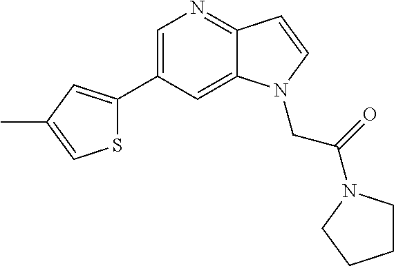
C1(C2=CC(C)=CS2)=CN=C2C(=C1)N(CC(=O)N1CCCC1)C=C2
